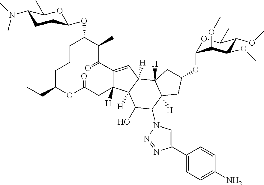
C1CCC(CC)OC(=O)CC2([H])C(=CC3([H])C2([H])C(O)C(N2C=C(C4=CC=C(N)C=C4)N=N2)C2([H])C3([H])CC(OC3OC(C)C(OC)C(OC)C3OC)C2)C(=O)C(C)C1OC1CCC(N(C)C)C(C)O1
